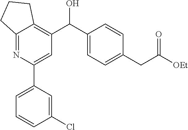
C12=NC(C3=CC=CC(Cl)=C3)=CC(C(C3=CC=C(CC([OEt])=O)C=C3)O)=C1CCC2
